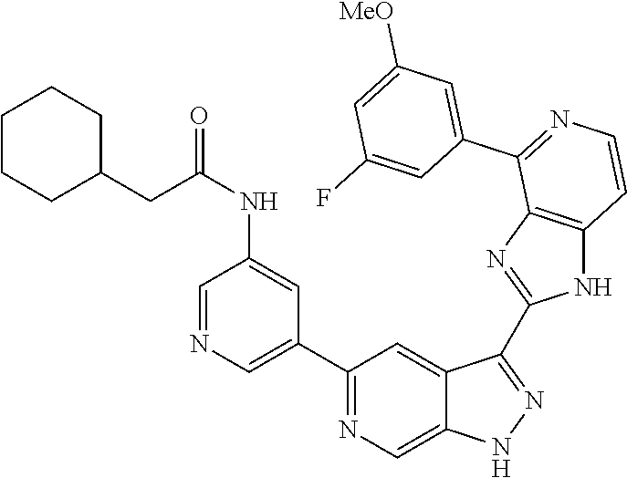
C1(C2=CN=CC(NC(CC3CCCCC3)=O)=C2)=NC=C2C(=C1)C(C1=NC3=C(N1)C=CN=C3C1=CC([MeO])=CC(F)=C1)=NN2
